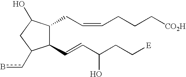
C1(C=CC(CC[E])O)C(CC=CCCC[CO2H])C(O)CC1cb
